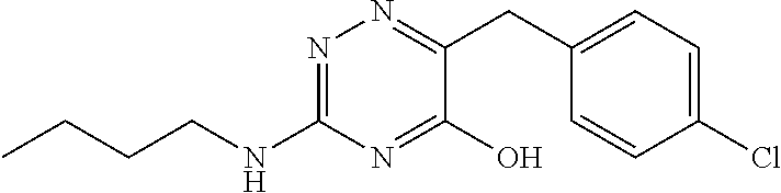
N1=C(NCCCC)N=C(O)C(CC2=CC=C(Cl)C=C2)=N1
